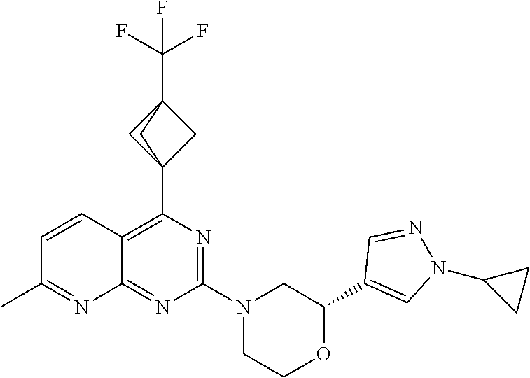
C1(C2=CN(C3CC3)N=C2)OCCN(C2=NC(C34CC(C(F)(F)F)(C3)C4)=C3C(=N2)N=C(C)C=C3)C1
